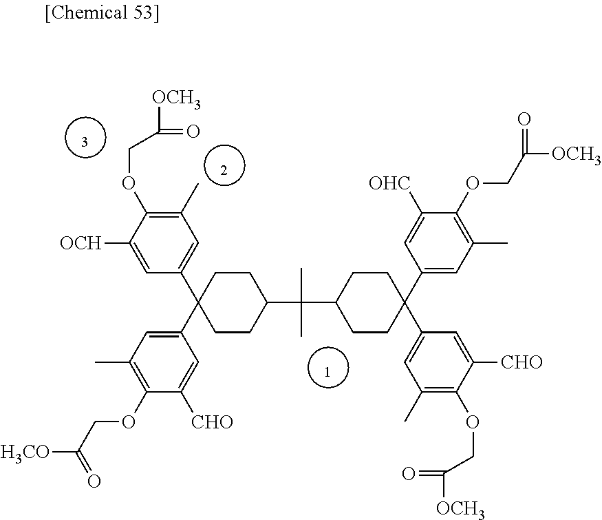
C1=C([OCH])C(OCC([OCH3])=O)=C(C)C=C1C1(C2=CC(C)=C(OCC([H3CO])=O)C([CHO])=C2)CCC(C(C)(C)C2CCC(C3=CC(C)=C(OCC([OCH3])=O)C([OHC])=C3)(C3=CC(C)=C(OCC([OCH3])=O)C([CHO])=C3)CC2)CC1
